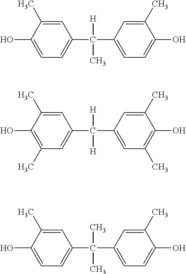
C1=C(C)C(O)=CC=C1C(C1=CC=C(O)C(C)=C1)(C)[H].C1=C(C)C(O)=C(C)C=C1C(C1=CC(C)=C(O)C(C)=C1)([H])[H].C1=C(C)C(O)=CC=C1C(C1=CC=C(O)C(C)=C1)(C)C
